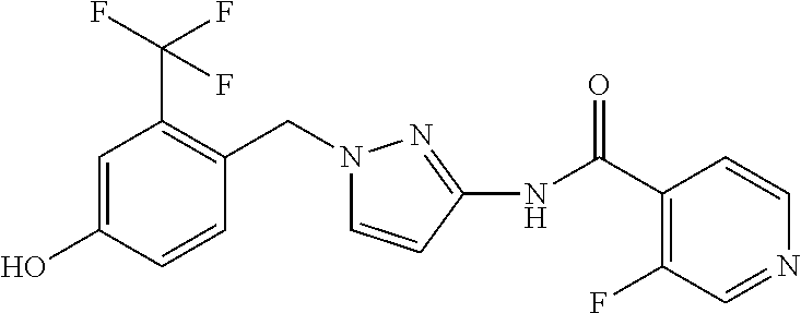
C1=C(O)C=CC(CN2C=CC(NC(C3=C(F)C=NC=C3)=O)=N2)=C1C(F)(F)F
